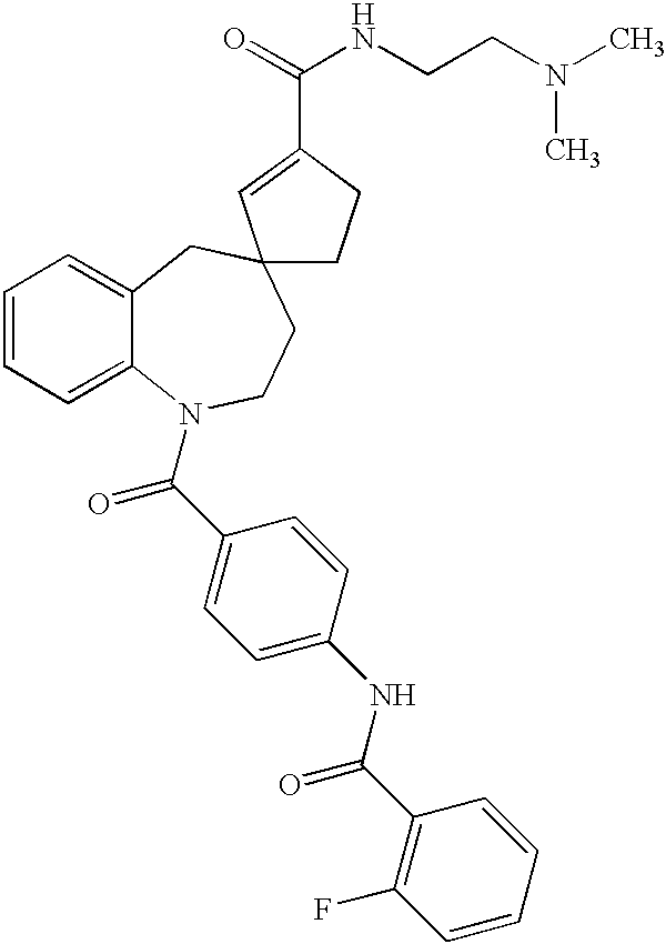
C1=CC=C2C(=C1)CC1(CCN2C(C2=CC=C(NC(C3=C(F)C=CC=C3)=O)C=C2)=O)CCC(C(=O)NCCN(C)C)=C1
